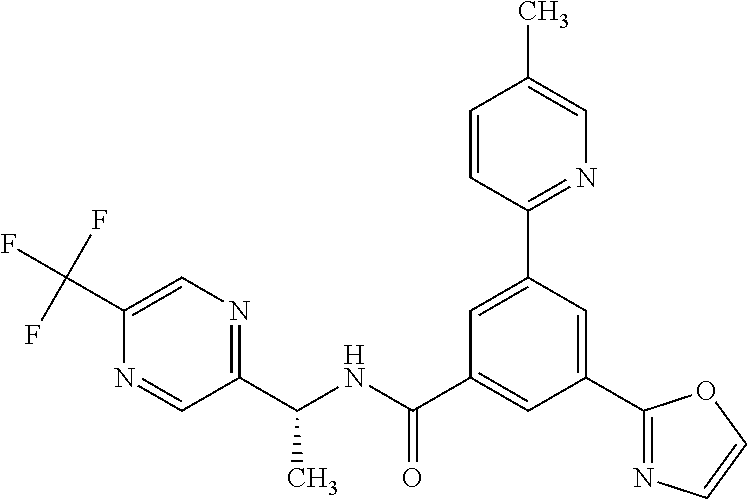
C(NC(C1=CC(C2=NC=CO2)=CC(C2=NC=C(C)C=C2)=C1)=O)(C1=NC=C(C(F)(F)F)N=C1)C
